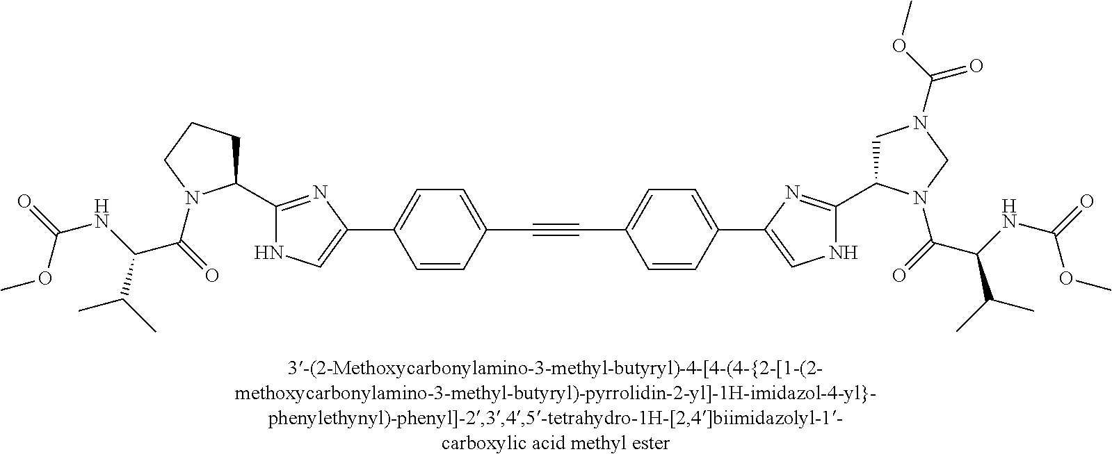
C1=CC(C2=CNC(C3CN(C(OC)=O)CN3C(=O)C(NC(=O)OC)C(C)C)=N2)=CC=C1C#CC1=CC=C(C2=CNC(C3CCCN3C(C(C(C)C)NC(OC)=O)=O)=N2)C=C1
